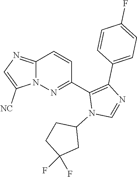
C12=NC=C([NC])N1N=C(C1=C(C3=CC=C(F)C=C3)N=CN1C1CCC(F)(F)C1)C=C2
